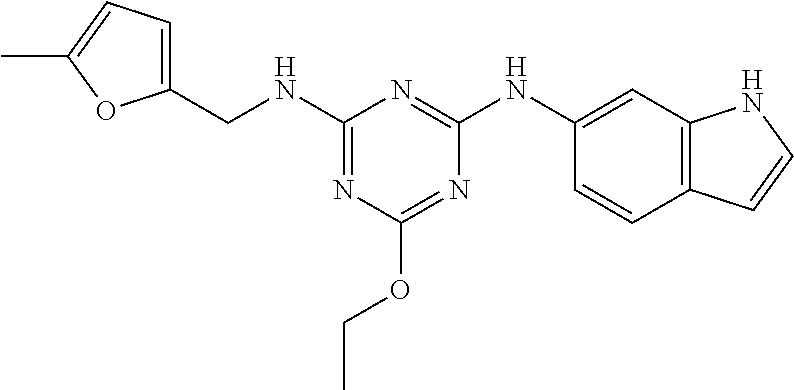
C1(NCC2=CC=C(C)O2)=NC(OCC)=NC(NC2=CC3=C(C=C2)C=CN3)=N1
